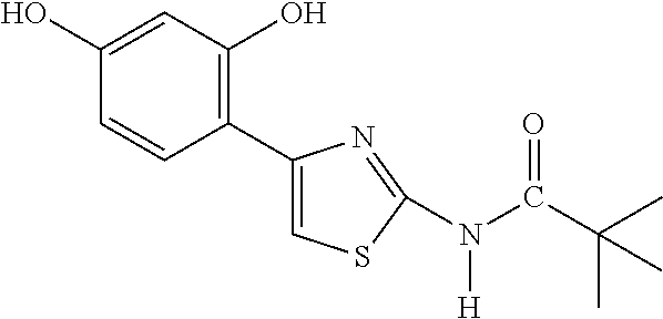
C1(O)=CC(O)=C(C2=CSC(N(C(C(C)(C)C)=O)[H])=N2)C=C1
